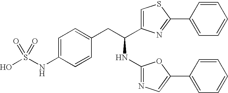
OS(NC1=CC=C(CC(NC2=NC=C(C3=CC=CC=C3)O2)C2=CSC(C3=CC=CC=C3)=N2)C=C1)(=O)=O
